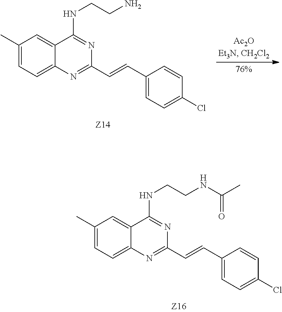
C1(C)=CC=C2C(=C1)C(NCCNC(=O)C)=NC(C=CC1=CC=C(Cl)C=C1)=N2.C1(C)=CC=C2C(=C1)C(NCCN)=NC(C=CC1=CC=C(Cl)C=C1)=N2
